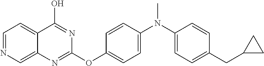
C1=NC=C2C(=C1)C(O)=NC(OC1=CC=C(N(C)C3=CC=C(CC4CC4)C=C3)C=C1)=N2
